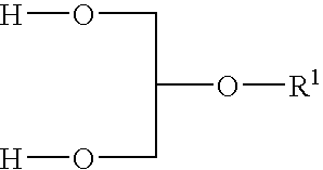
O(CC(CO[H])O[R1])[H]
